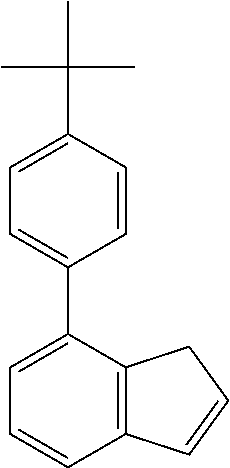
C1=CC2=C(C(C3=CC=C(C(C)(C)C)C=C3)=C1)CC=C2
